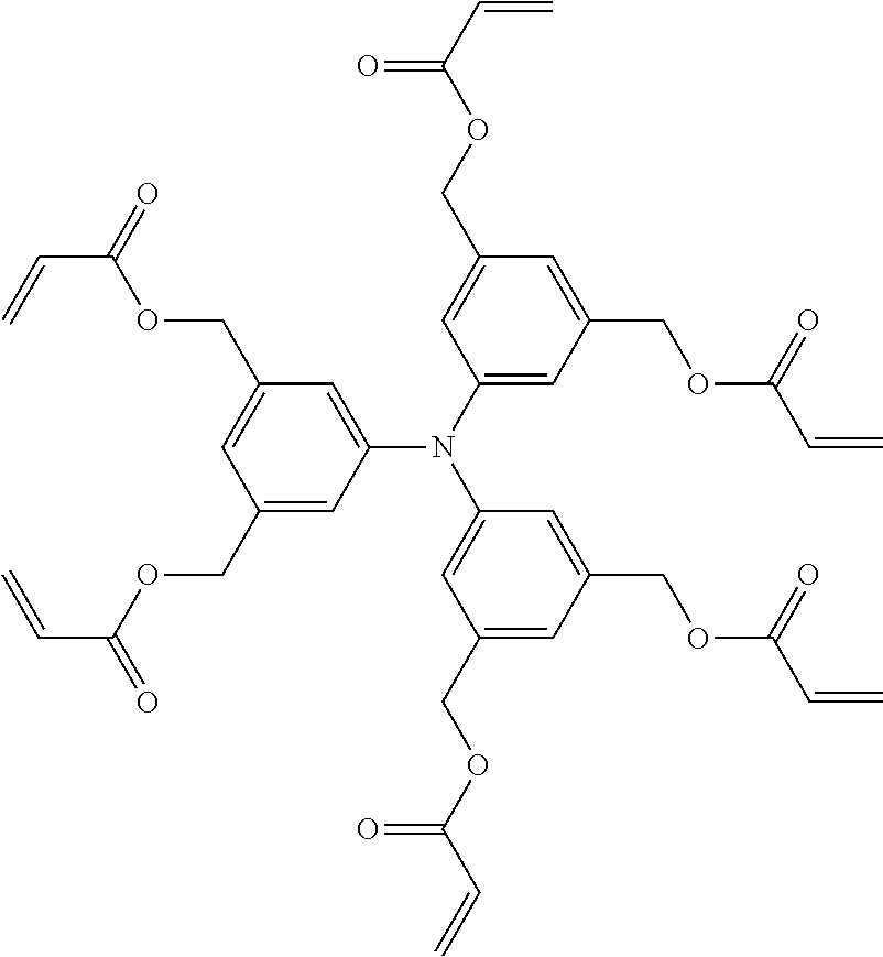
C1=C(N(C2=CC(COC(C=C)=O)=CC(COC(C=C)=O)=C2)C2=CC(COC(C=C)=O)=CC(COC(C=C)=O)=C2)C=C(COC(C=C)=O)C=C1COC(C=C)=O
